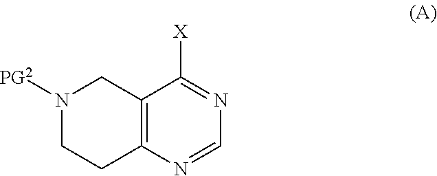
C12=C(N=CN=C1[X])CCN([PG2])C2
